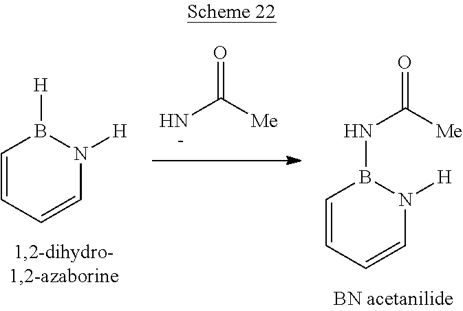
C1=CC=CN([H])B1[H].NC([Me])=O.C1=CC=CN([H])B1NC([Me])=O
